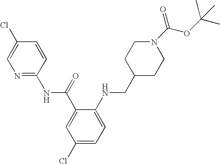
C1(Cl)=CN=C(NC(C2=CC(Cl)=CC=C2NCC2CCN(C(OC(C)(C)C)=O)CC2)=O)C=C1
